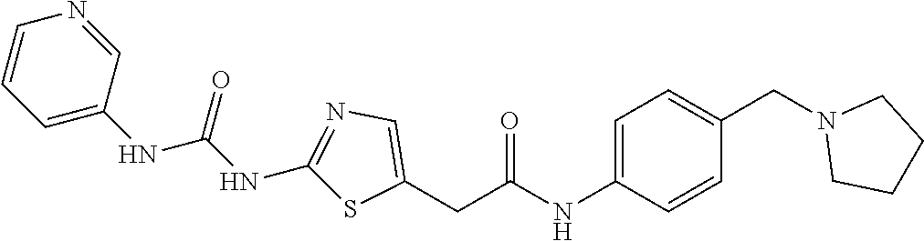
C1=CC=C(NC(NC2=NC=C(CC(NC3=CC=C(CN4CCCC4)C=C3)=O)S2)=O)C=N1
